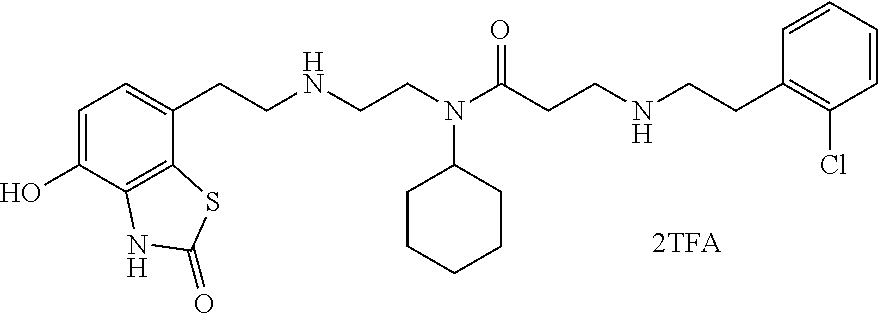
C1=C(O)C2=C(C(CCNCCN(C(CCNCCC3=C(Cl)C=CC=C3)=O)C3CCCCC3)=C1)SC(=O)N2
